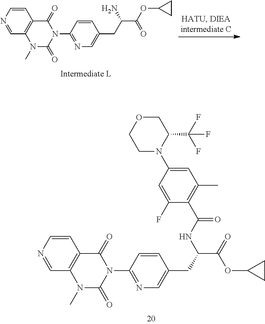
C1=CN=CC2=C1C(=O)N(C1=NC=C(CC(C(=O)OC3CC3)NC(=O)C3=C(C)C=C(N4C(C(F)(F)F)COCC4)C=C3F)C=C1)C(=O)N2C.C1=CN=CC2=C1C(=O)N(C1=NC=C(CC(C(=O)OC3CC3)N)C=C1)C(=O)N2C
